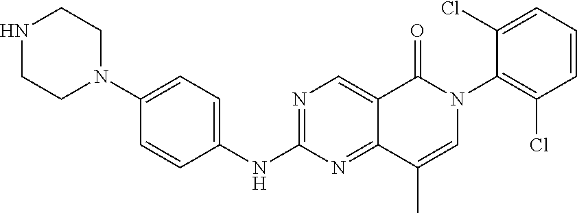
N1CCN(C2=CC=C(NC3=NC=C4C(=N3)C(C)=CN(C3=C(Cl)C=CC=C3Cl)C4=O)C=C2)CC1
